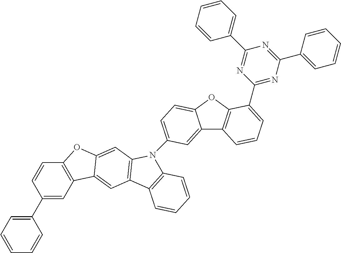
C12=CC(N3C4=C(C=C5C6=C(C=CC(C7=CC=CC=C7)=C6)OC5=C4)C4=C3C=CC=C4)=CC=C1OC1=C2C=CC=C1C1=NC(C2=CC=CC=C2)=NC(C2=CC=CC=C2)=N1
